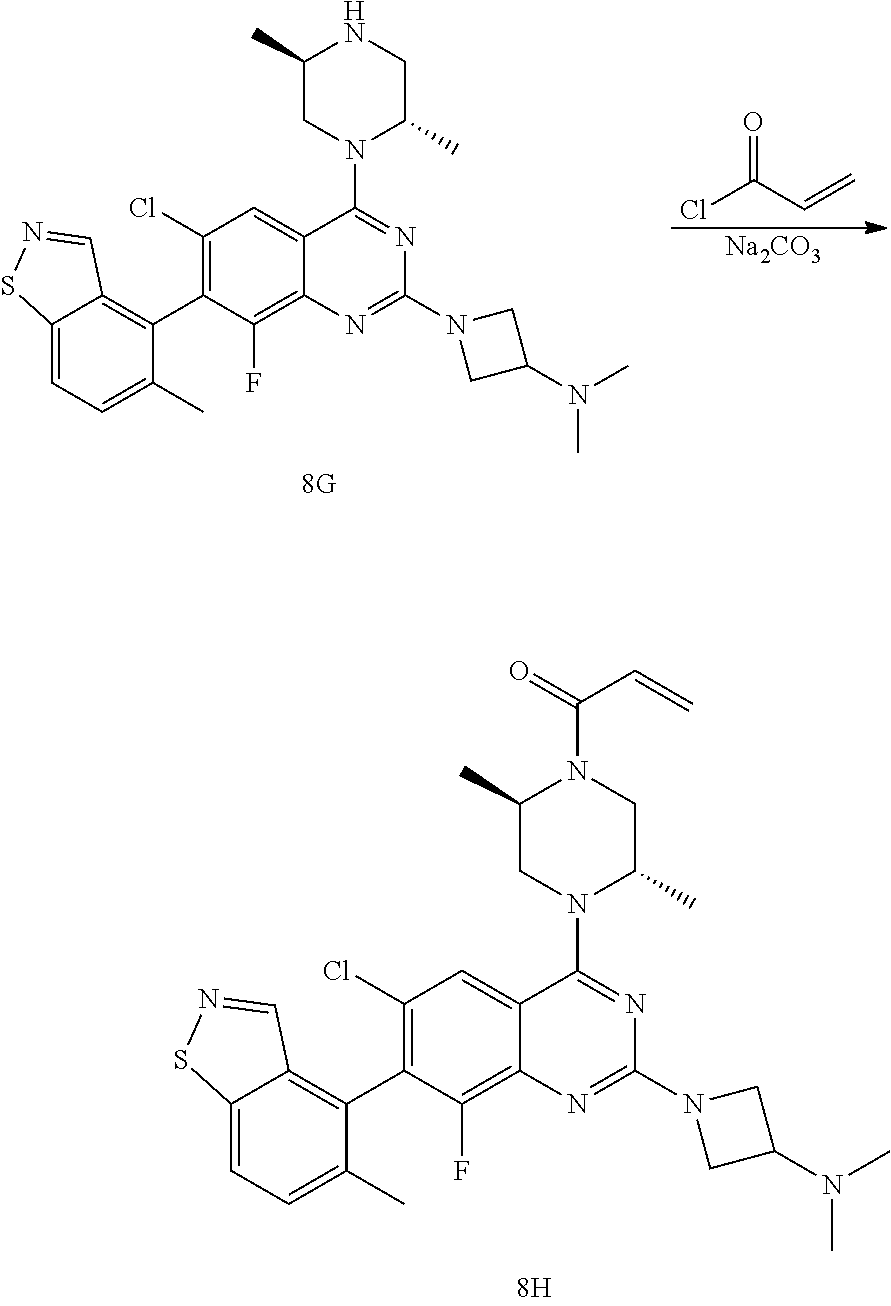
C1(Cl)=C(C2=C3C(=CC=C2C)SN=C3)C(F)=C2C(=C1)C(N1C(C)CN(C(=O)C=C)C(C)C1)=NC(N1CC(N(C)C)C1)=N2.C1(Cl)=C(C2=C3C(=CC=C2C)SN=C3)C(F)=C2C(=C1)C(N1C(C)CNC(C)C1)=NC(N1CC(N(C)C)C1)=N2.O=C(C=C)Cl.[Na2CO3]
